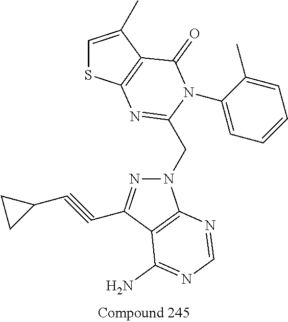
C1=C(C)C2=C(S1)N=C(CN1N=C(C#CC3CC3)C3=C1N=CN=C3N)N(C1=CC=CC=C1C)C2=O
